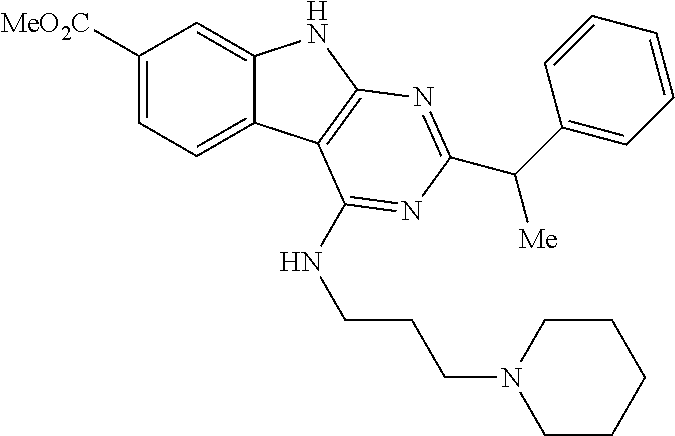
C1([MeO2C])=CC=C2C(=C1)NC1=C2C(NCCCN2CCCCC2)=NC(C(C2=CC=CC=C2)[Me])=N1
